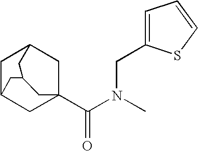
C1C2CC3(C(N(C)CC4=CC=CS4)=O)CC1CC(C2)C3
